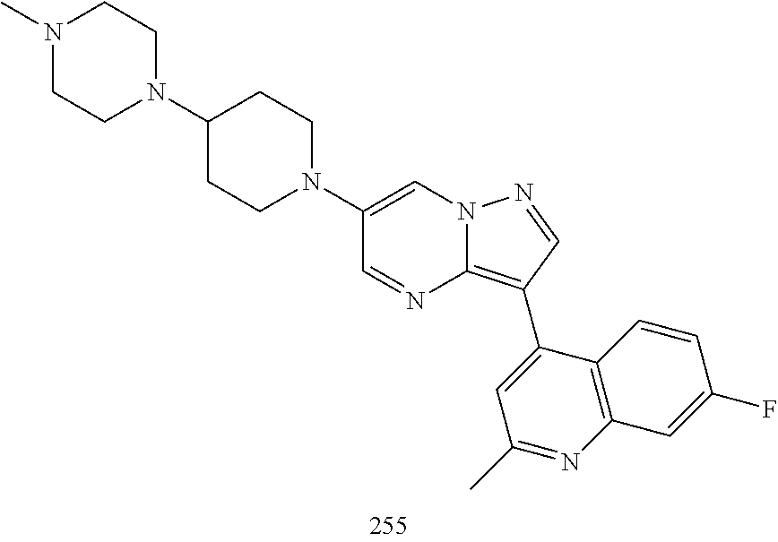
C1(C2=C3N=CC(N4CCC(N5CCN(C)CC5)CC4)=CN3N=C2)=CC(C)=NC2=C1C=CC(F)=C2
